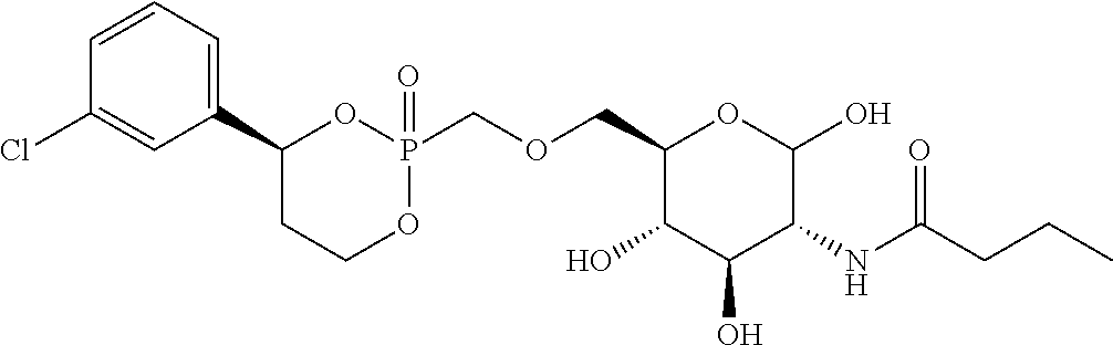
C1(COCP2(=O)OC(C3=CC=CC(Cl)=C3)CCO2)C(O)C(O)C(NC(CCC)=O)C(O)O1
